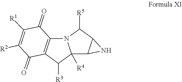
C1(=O)C2=C(C(=O)C([R1])=C1[R2])N1C([R4])(C2[R3])C2C(C1[R5])N2
